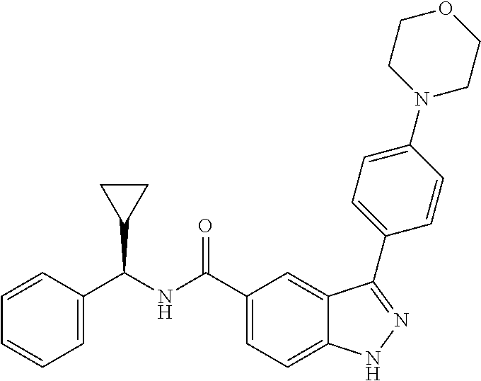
C1(C(NC(C2=CC=CC=C2)C2CC2)=O)=CC=C2C(=C1)C(C1=CC=C(N3CCOCC3)C=C1)=NN2
